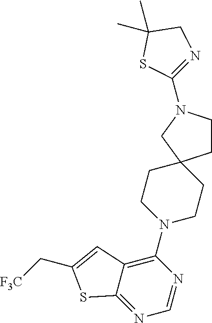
N1=C2C(=C(N3CCC4(CC3)CCN(C3=NCC(C)(C)S3)C4)N=C1)C=C(C[F3C])S2
